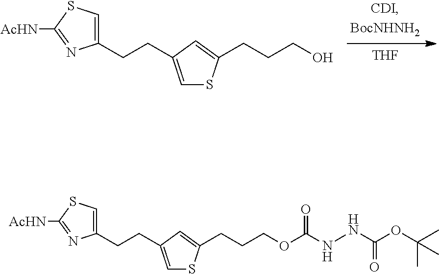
C1(CCC2=CSC(CCCO)=C2)=CSC([AcHN])=N1.[THF].C1(CCC2=CSC(CCCOC(=O)NNC(OC(C)(C)C)=O)=C2)=CSC([AcHN])=N1
